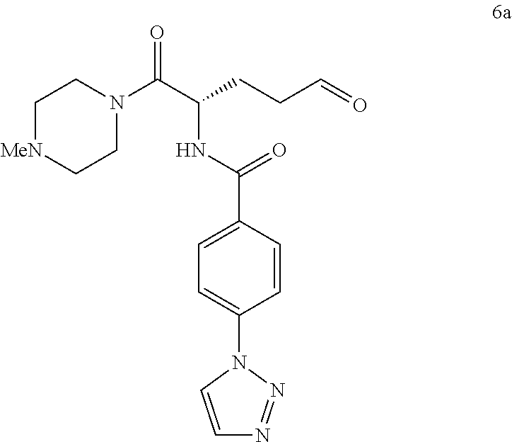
C1[MeN]CCN(C(C(NC(C2=CC=C(N3C=CN=N3)C=C2)=O)CCC=O)=O)C1
